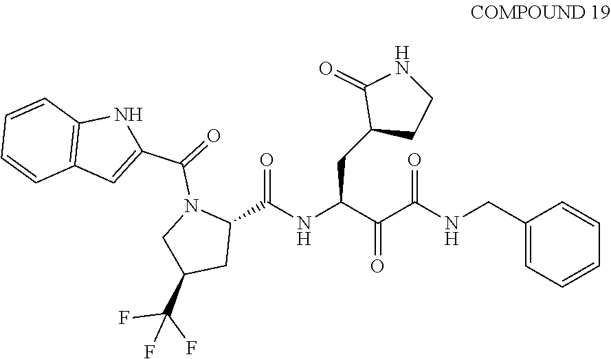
C(C(C(NC(C1N(C(=O)C2=CC3=C(N2)C=CC=C3)CC(C(F)(F)F)C1)=O)CC1CCNC1=O)=O)(NCC1=CC=CC=C1)=O
